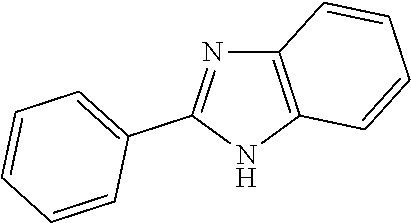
C12=C(NC(C3=CC=CC=C3)=N1)C=CC=C2
